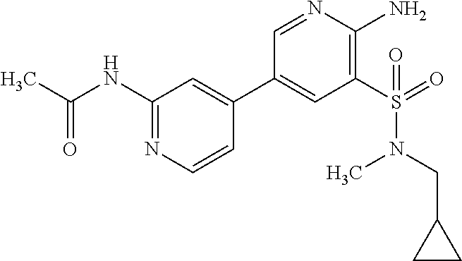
C1(NC(C)=O)=NC=CC(C2=CC(S(=O)(N(C)CC3CC3)=O)=C(N)N=C2)=C1
